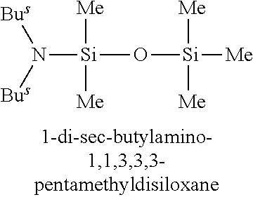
N([Si](O[Si]([Me])([Me])[Me])([Me])[Me])([Bus])[Bus]
